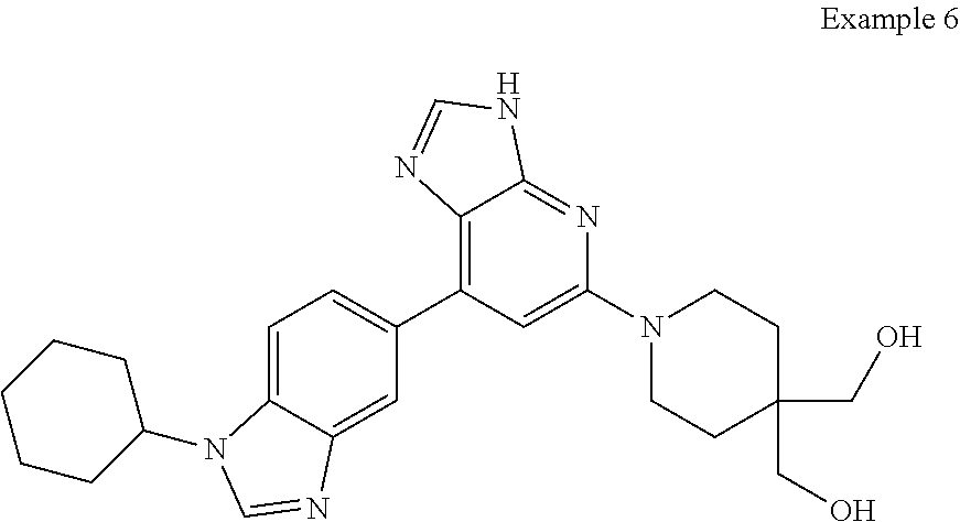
C12=C(C3=CC=C4C(=C3)N=CN4C3CCCCC3)C=C(N3CCC(CO)(CO)CC3)N=C1NC=N2
